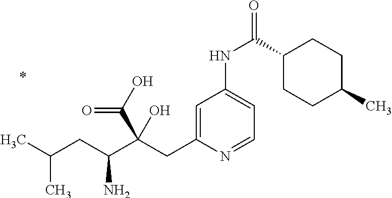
C1=NC(CC(C(CC(C)C)N)(C(O)=O)O)=CC(NC(=O)C2CCC(C)CC2)=C1
